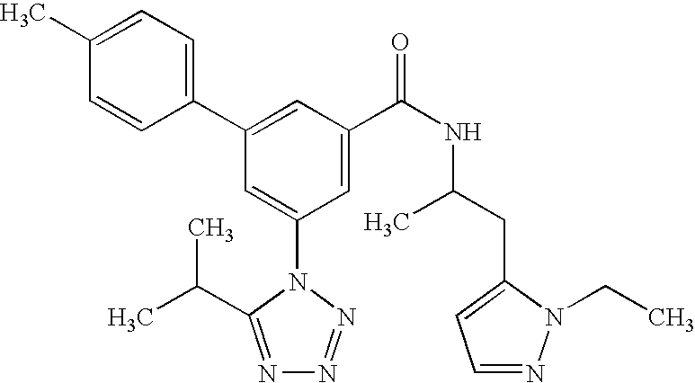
C1(C2=CC(C(NC(CC3=CC=NN3CC)C)=O)=CC(N3C(C(C)C)=NN=N3)=C2)=CC=C(C)C=C1
